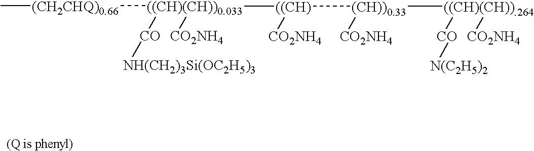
C[(CH2CHQ)0.66][((CH)(CH))0.033]([((CH)]([(CH))0.33]([((CH)(CH)).264]([CO][N(C2H5)2])[CO2NH4])[CO2NH4])[CO2NH4])([CO][NH(CH2)3Si(OC2H5)3])[CO2NH4]
